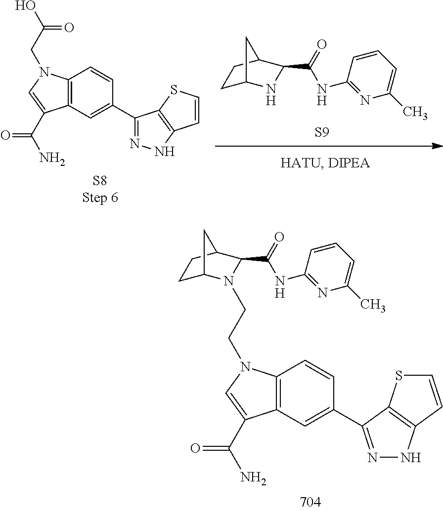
C1C2N(CCN3C4=C(C=C(C5=NNC6=C5SC=C6)C=C4)C(C(=O)N)=C3)C(C(=O)NC3=NC(C)=CC=C3)C(C1)C2.C12=C(C=C(C3=NNC4=C3SC=C4)C=C1)C(C(N)=O)=CN2CC(O)=O.[S8Step 6].C1C2NC(C(=O)NC3=NC(C)=CC=C3)C(C1)C2.[S9]
